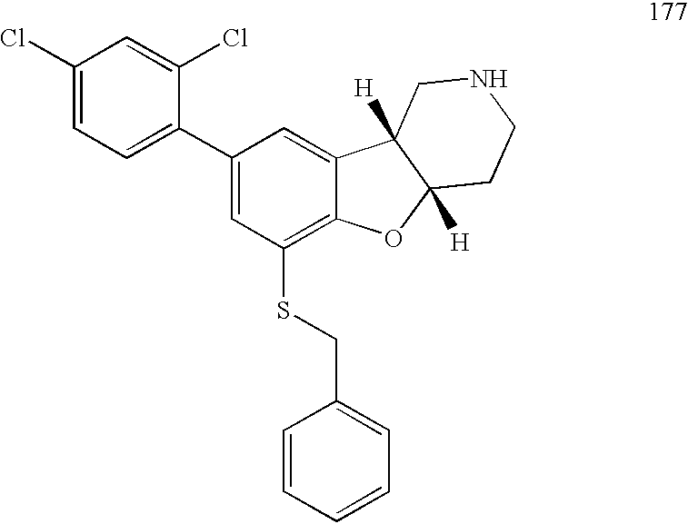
C1(Cl)=CC=C(C2=CC(SCC3=CC=CC=C3)=C3C(=C2)C2([H])C([H])(O3)CCNC2)C(Cl)=C1
